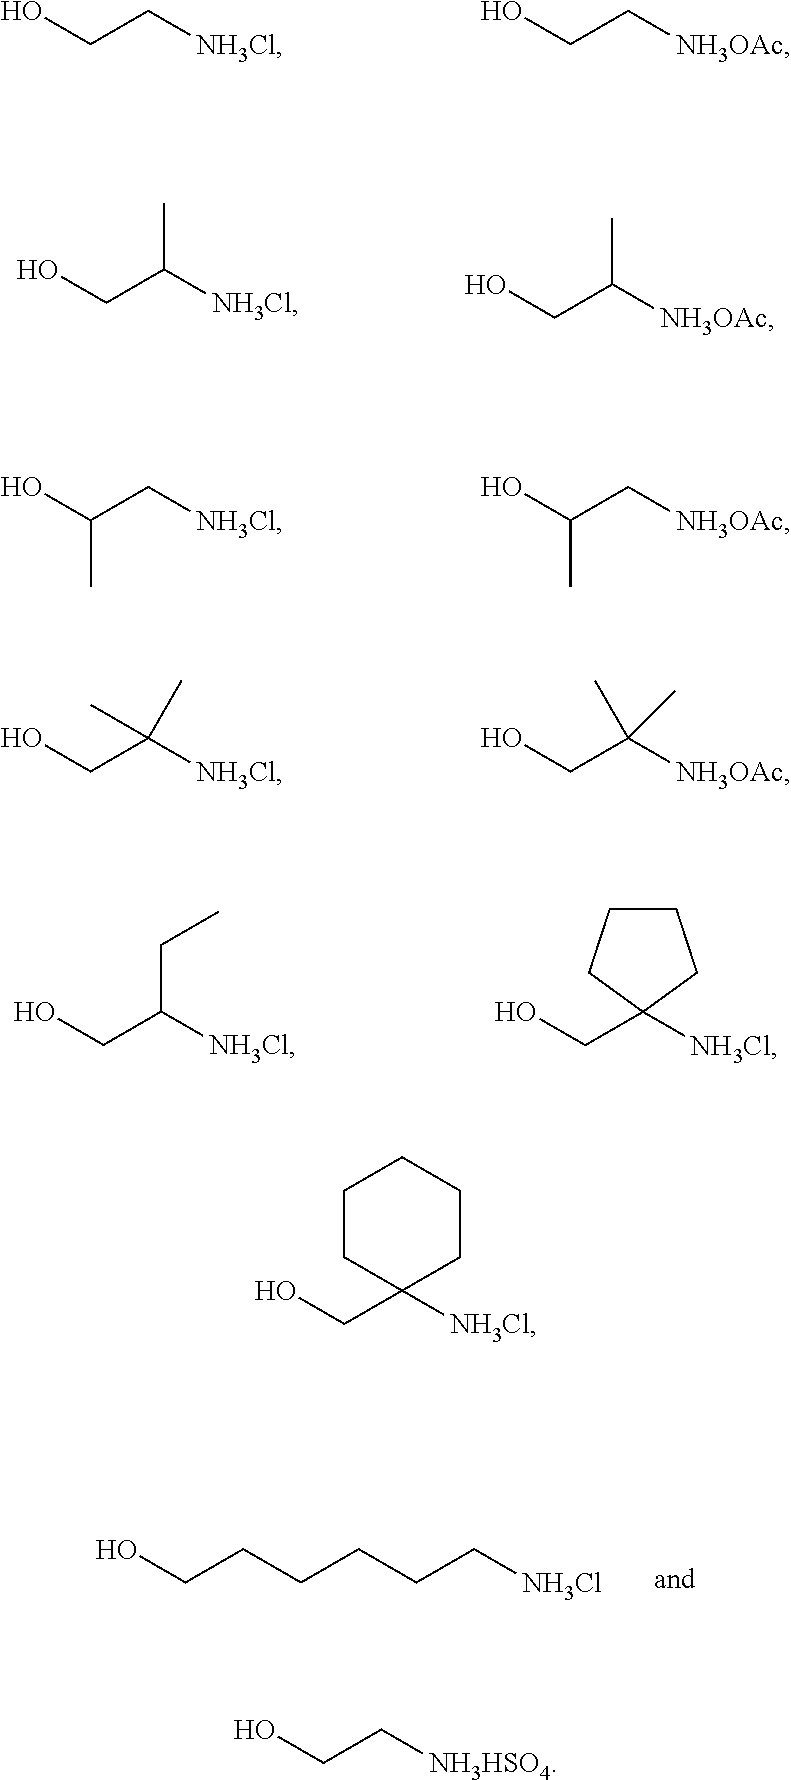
OCC[NH3Cl].OCC[NH3OAc].OCC([NH3Cl])C.OCC([NH3OAc])C.OC(C[NH3Cl])C.OC(C[NH3OAc])C.OCC([NH3Cl])(C)C.OCC([NH3OAc])(C)C.OCC([NH3Cl])CC.OCC1([NH3Cl])CCCC1.OCCCCCC[NH3Cl].OCC1([NH3Cl])CCCCC1.OCC[NH3HSO4]
